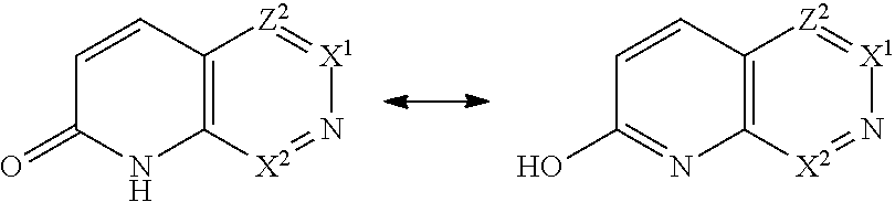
C12=C([X2]=N[X1]=[Z2]1)NC(=O)C=C2.C12=C([X2]=N[X1]=[Z2]1)N=C(O)C=C2
